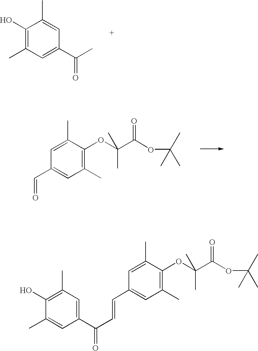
C1(O)=C(C)C=C(C(C)=O)C=C1C.C1(C=O)=CC(C)=C(OC(C(OC(C)(C)C)=O)(C)C)C(C)=C1.C1(C=CC(C2=CC(C)=C(O)C(C)=C2)=O)=CC(C)=C(OC(C(OC(C)(C)C)=O)(C)C)C(C)=C1
